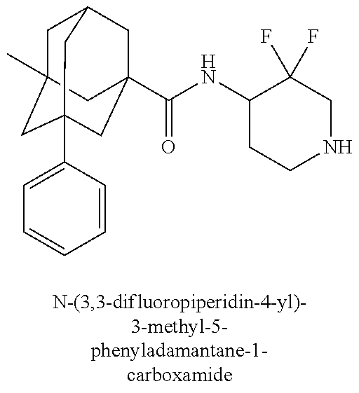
C1C2(C)CC3(C4=CC=CC=C4)CC(C(=O)NC4CCNCC4(F)F)(CC1C3)C2
